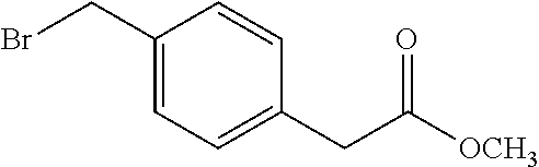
C1=CC(CBr)=CC=C1CC([OCH3])=O
